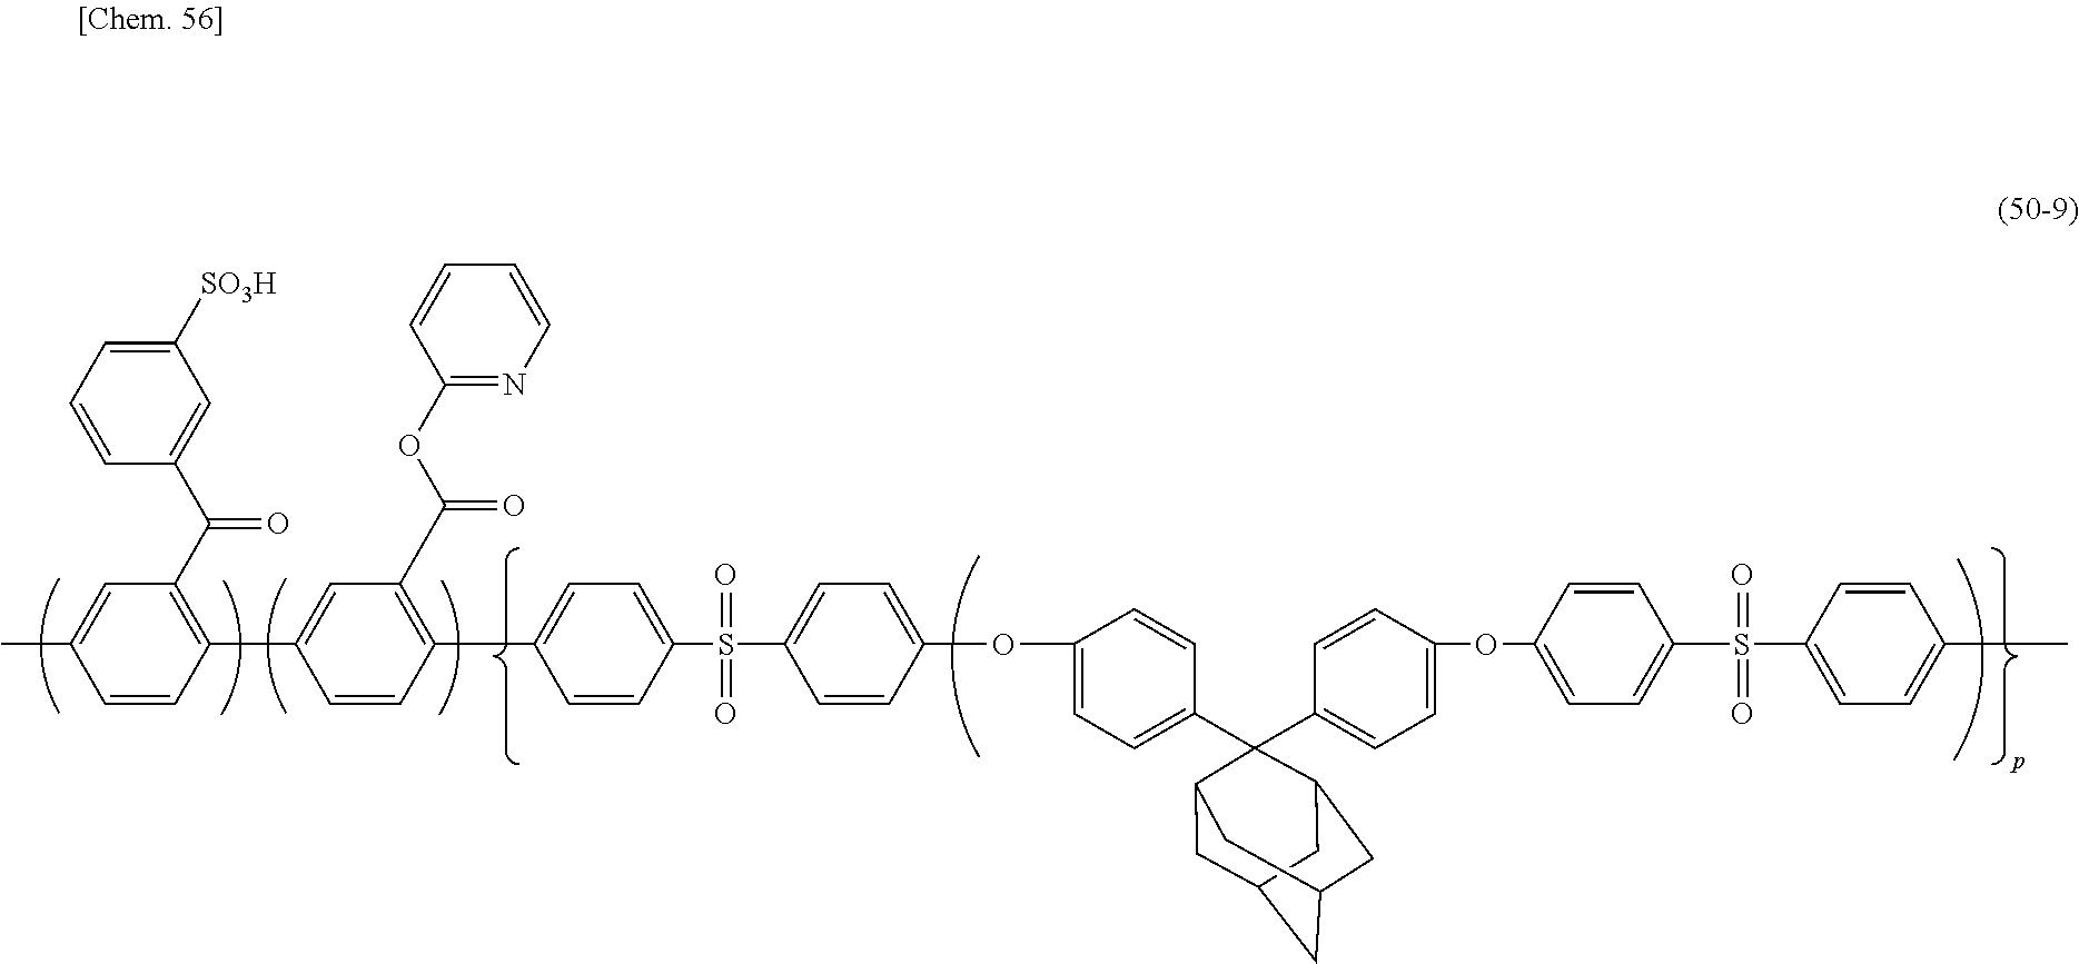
C1=CC(C2=CC(C(=O)OC3=NC=CC=C3)=C(C3=CC=C(S(C4=CC=C(OC5=CC=C(C6(C7=CC=C(OC8=CC=C(S(=O)(=O)C9=CC=C(C)C=C9)C=C8)C=C7)C7CC8CC(CC6C8)C7)C=C5)C=C4)(=O)=O)C=C3)C=C2)=C(C(=O)C2=CC([SO3H])=CC=C2)C=C1C
